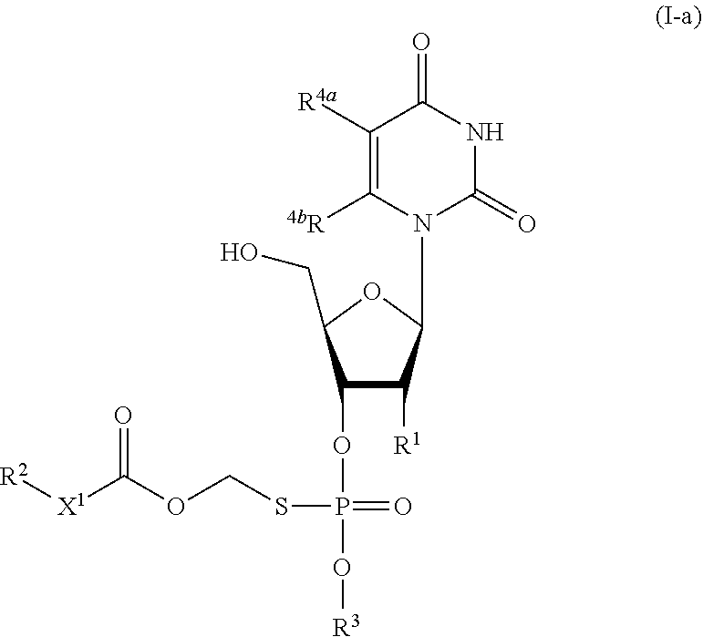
O(P(OC1C([R1])C(N2C(=O)NC(=O)C([R4a])=C2[4bR])OC1CO)(=O)SCOC(=O)[X1][R2])[R3]
